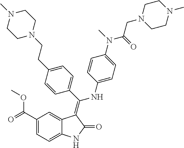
C1(C(=O)OC)=CC=C2C(=C1)C(=C(C1=CC=C(CCN3CCN(C)CC3)C=C1)NC1=CC=C(N(C)C(=O)CN3CCN(C)CC3)C=C1)C(=O)N2
